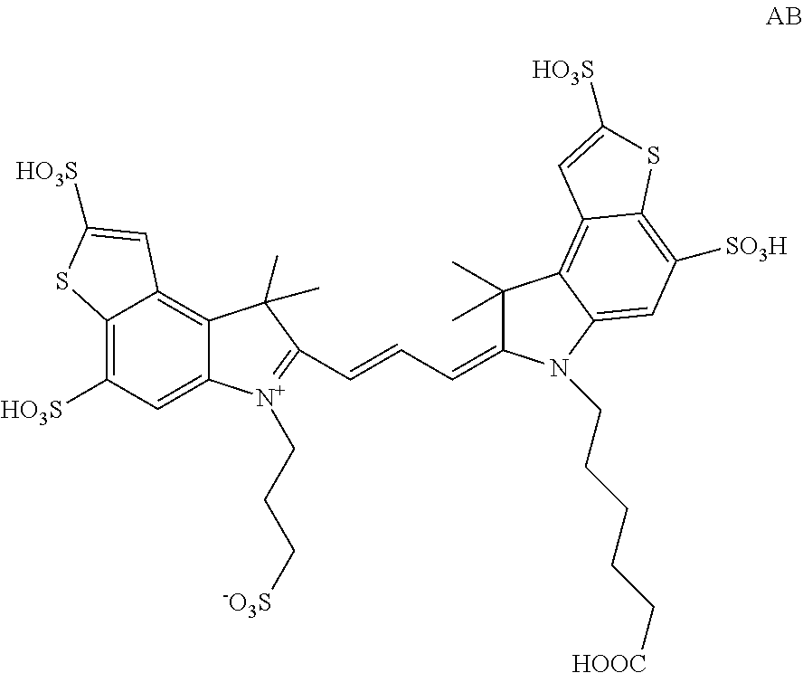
C12=C([HO3S])C=C3C(=C1C=C([HO3S])S2)C(C)(C)C(C=CC=C1C(C)(C)C2=C4C(=C([SO3H])C=C2N1CCCCC[HOOC])SC([HO3S])=C4)=[N+]3CCC[-O3S]
